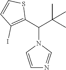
C1(C(C(C)(C)C)N2C=CN=C2)=C(I)C=CS1
